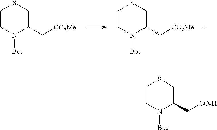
C1CN([Boc])C(C[CO2Me])CS1.C1CN([Boc])C(C[CO2Me])CS1.C1CN([Boc])C(C[CO2H])CS1
